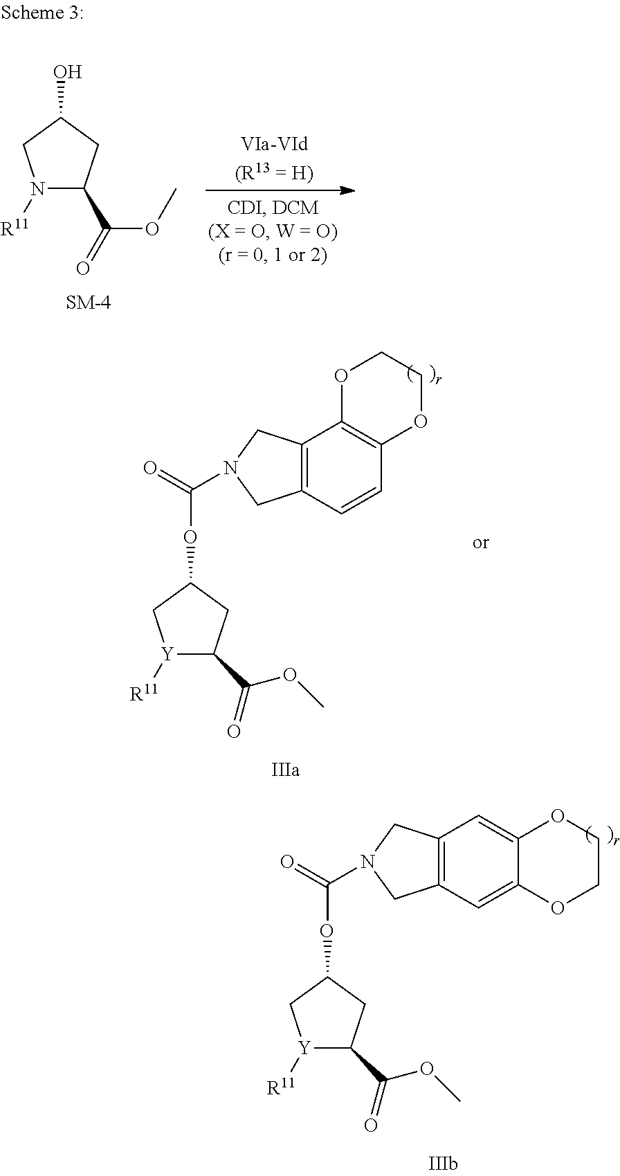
N1([R11])C(C(OC)=O)CC(O)C1.[Y]1([R11])C(C(=O)OC)CC(OC(=O)N2CC3=C(C=CC4=C3OCCO4)C2)C1.[Y]1([R11])C(C(=O)OC)CC(OC(=O)N2CC3=C(C=C4C(=C3)OCCO4)C2)C1
